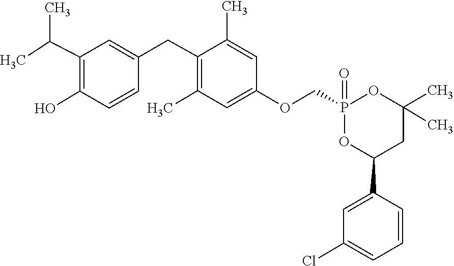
CC1=C(CC2=CC(C(C)C)=C(O)C=C2)C(C)=CC(OCP2(=O)OC(C)(C)CC(C3=CC(Cl)=CC=C3)O2)=C1
